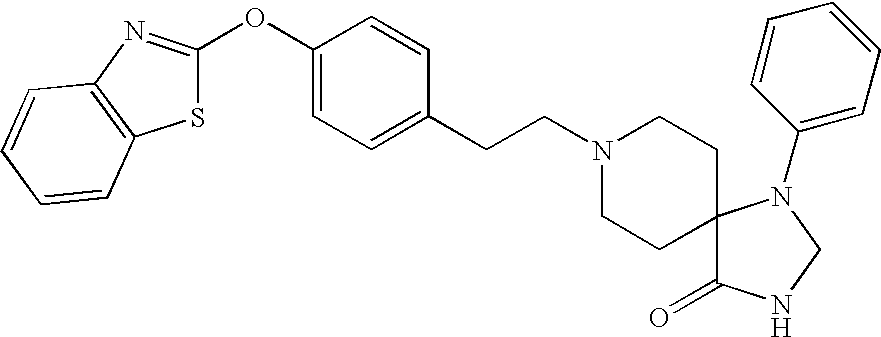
S1C(OC2=CC=C(CCN3CCC4(CC3)C(=O)NCN4C3=CC=CC=C3)C=C2)=NC2=C1C=CC=C2
